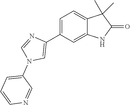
C1=C(C2=CN(C3=CC=CN=C3)C=N2)C=C2C(=C1)C(C)(C)C(=O)N2
